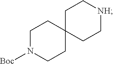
C1N([Boc])CCC2(C1)CC[NH]CC2
